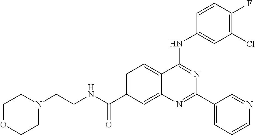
N(C1=NC(C2=CC=CN=C2)=NC2=CC(C(NCCN3CCOCC3)=O)=CC=C12)C1=CC(Cl)=C(F)C=C1
